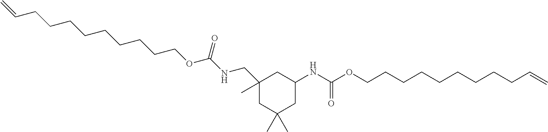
C1(C)(CNC(OCCCCCCCCCC=C)=O)CC(C)(C)CC(NC(OCCCCCCCCCC=C)=O)C1
